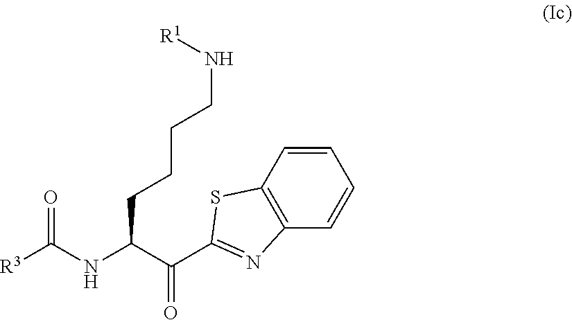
[R3]C(NC(C(C1=NC2=C(C=CC=C2)S1)=O)CCCCN[R1])=O
